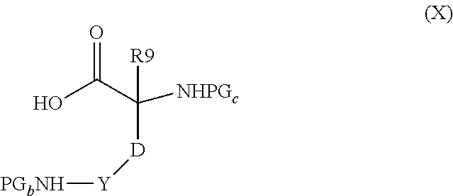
OC(C([R9])([D][Y][PGbNH])[NHPGc])=O
